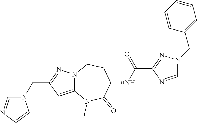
C(C1=NN2C(=C1)N(C)C(=O)C(NC(C1=NN(CC3=CC=CC=C3)C=N1)=O)CC2)N1C=NC=C1
